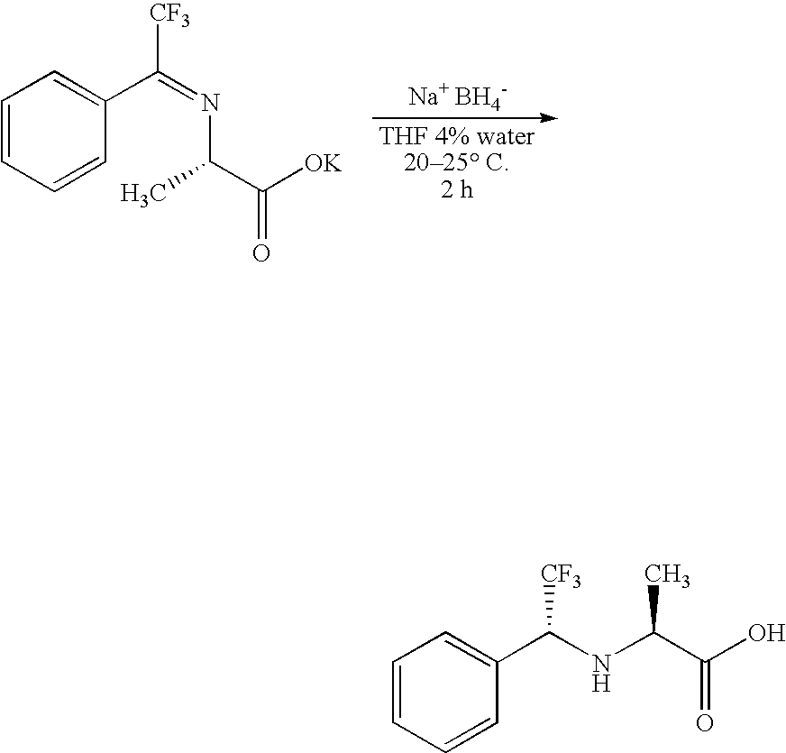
C1=CC=CC(C(=NC(C)C([OK])=O)[CF3])=C1.[Na+ BH4-].C1=CC=CC(C(NC(C(O)=O)C)[CF3])=C1
